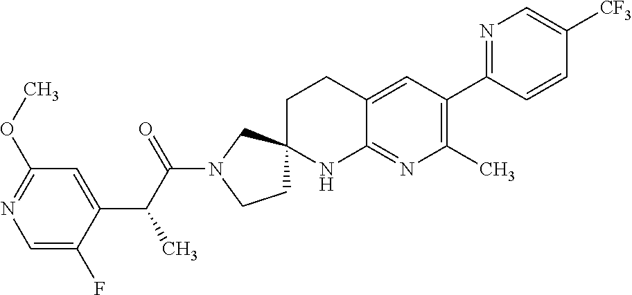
C1=C(F)C(C(C(N2CCC3(C2)CCC2=CC(C4=NC=C([CF3])C=C4)=C(C)N=C2N3)=O)C)=CC(OC)=N1
